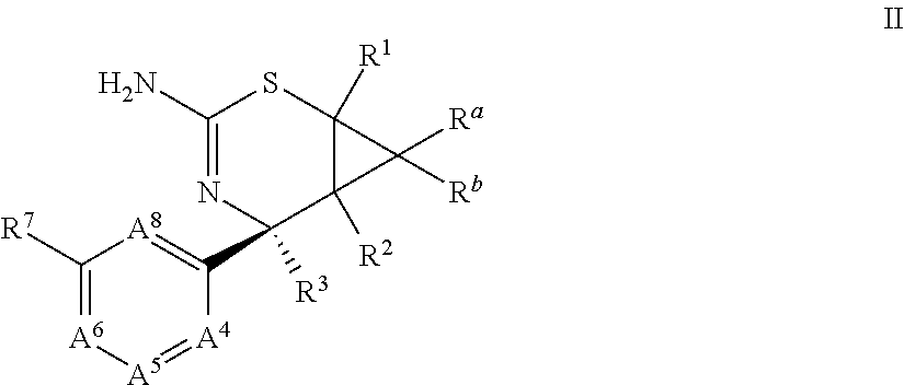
C1([R7])=[A6][A5]=[A4]C(C2([R3])C3([R2])C([R1])(SC(N)=N2)C3([Ra])[Rb])=[A8]1
